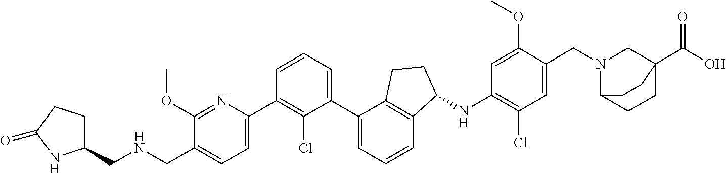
C1(CNCC2=CC=C(C3=C(Cl)C(C4=CC=CC5=C4CCC5NC4=C(Cl)C=C(CN5CC6(C(O)=O)CCC5CC6)C(OC)=C4)=CC=C3)N=C2OC)CCC(=O)N1
